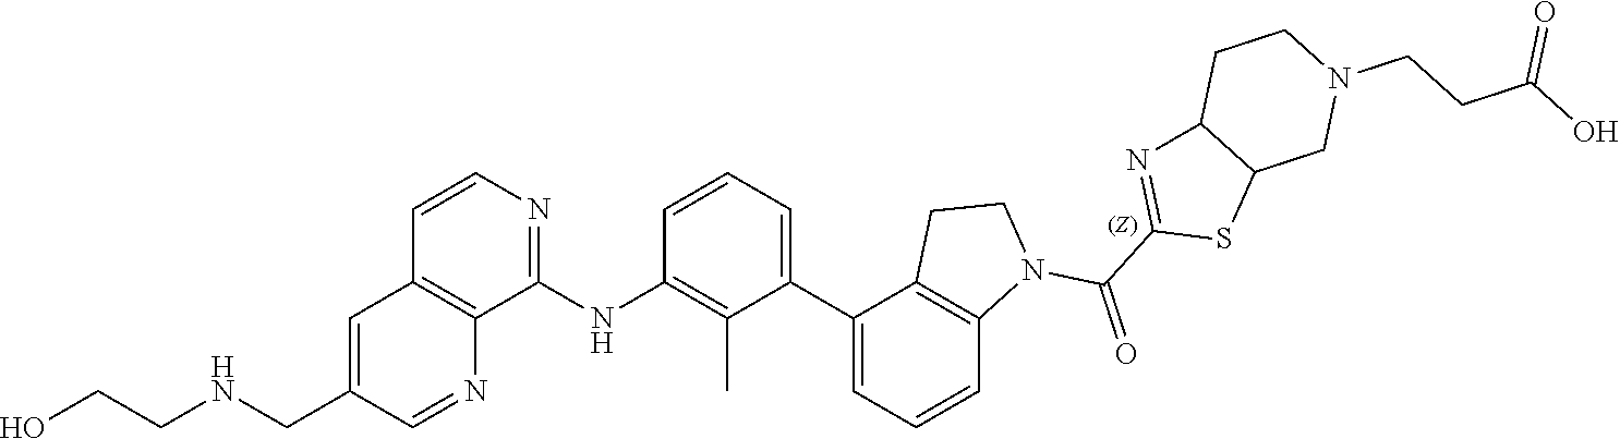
C1=CC=C(C2=CC=CC3=C2CCN3C(C2=NC3C(S2)CN(CCC(O)=O)CC3)=O)C(C)=C1NC1=NC=CC2=C1N=CC(CNCCO)=C2
